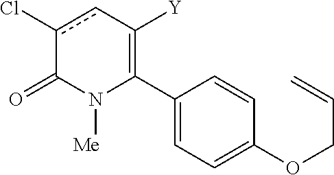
C1(C2=C([Y])cc(Cl)C(=O)N2[Me])=CC=C(OCC=C)C=C1
